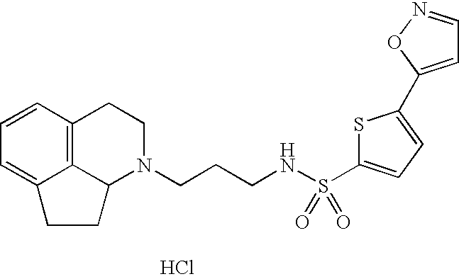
Cl.C12=C3C=CC=C1CCC2N(CCCNS(C1=CC=C(C2=CC=NO2)S1)(=O)=O)CC3
